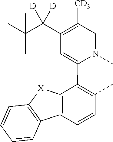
C1=N(C)C(C2=C(C)C=CC3=C2[X]C2=C3C=CC=C2)=CC(C(C(C)(C)C)([D])[D])=C1[CD3]
